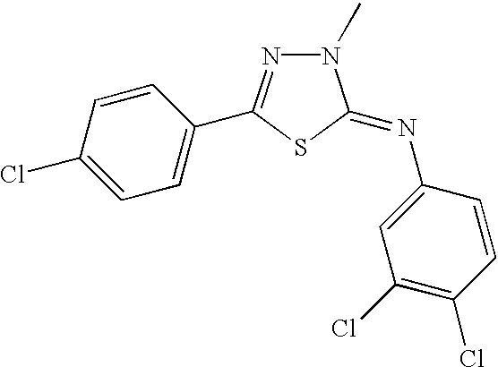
C1=C(Cl)C=CC(C2=NN(C)C(=NC3=CC(Cl)=C(Cl)C=C3)S2)=C1
